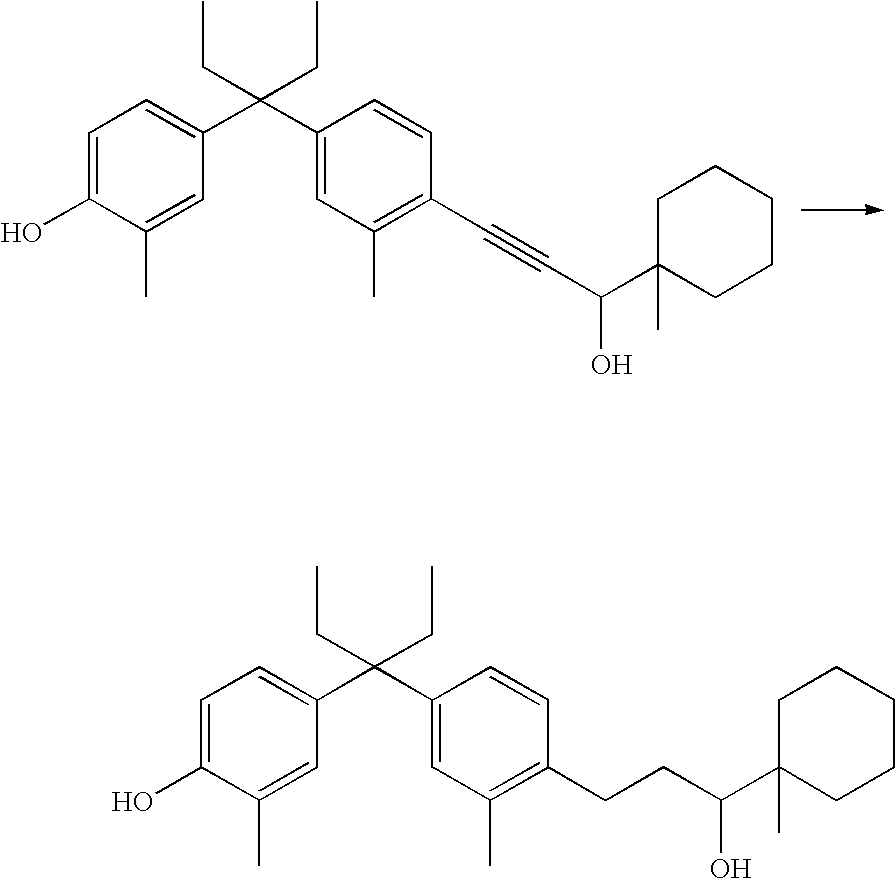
C1=C(O)C(C)=CC(C(C2=CC(C)=C(C#CC(C3(C)CCCCC3)O)C=C2)(CC)CC)=C1.C1=C(O)C(C)=CC(C(C2=CC(C)=C(CCC(O)C3(C)CCCCC3)C=C2)(CC)CC)=C1
